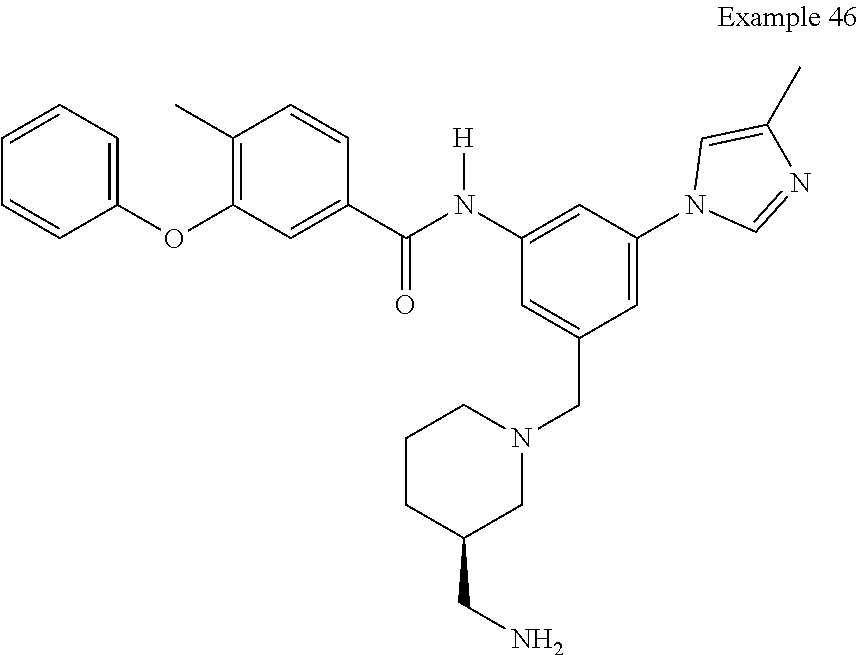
C1=C(CN2CCCC(CN)C2)C=C(N2C=NC(C)=C2)C=C1N(C(C1=CC(OC2=CC=CC=C2)=C(C)C=C1)=O)[H]
